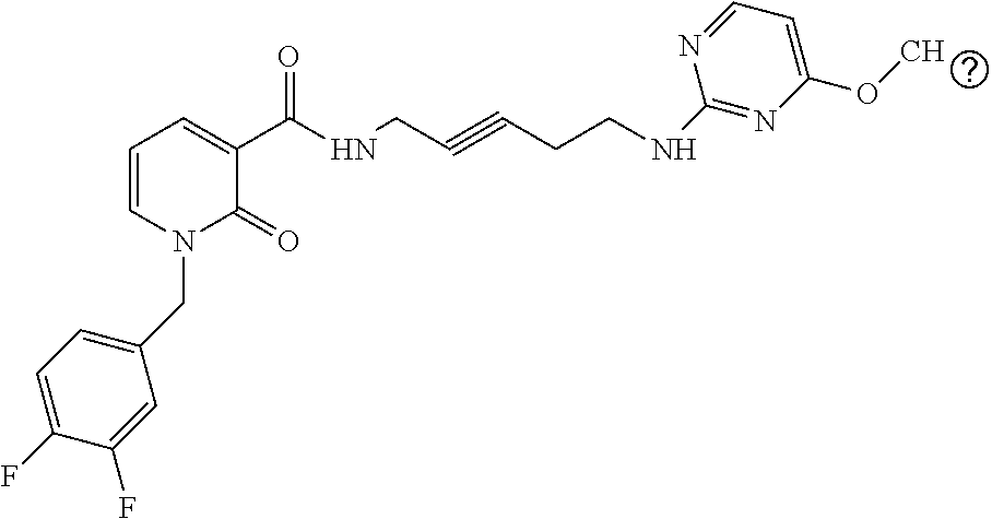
C1=CN(CC2=CC=C(F)C(F)=C2)C(=O)C(C(NCC#CCCNC2=NC(OC)=CC=N2)=O)=C1
